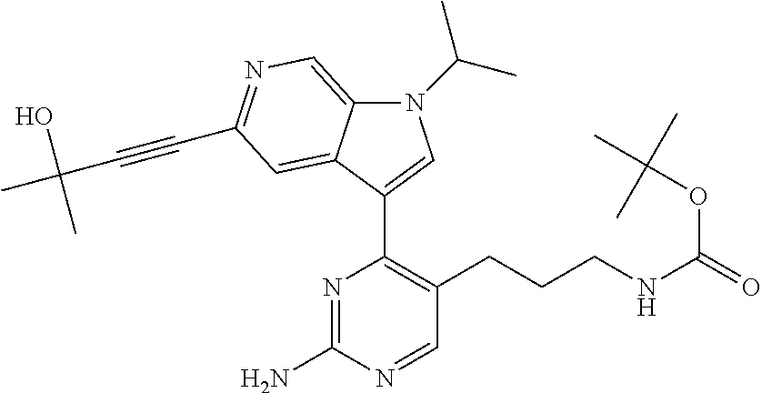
N1=C(N)N=CC(CCCNC(=O)OC(C)(C)C)=C1C1=CN(C(C)C)C2=CN=C(C#CC(C)(O)C)C=C21
